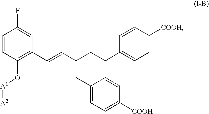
C1=CC(O[A1][A2])=C(C=CC(CC2=CC=C([COOH])C=C2)CCC2=CC=C([COOH])C=C2)C=C1F
